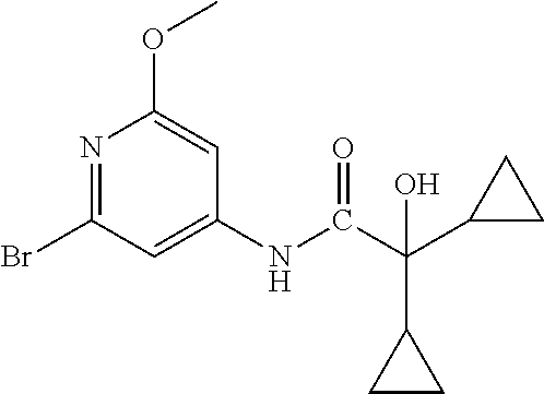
N1=C(Br)C=C(NC(C(C2CC2)(C2CC2)O)=O)C=C1OC
